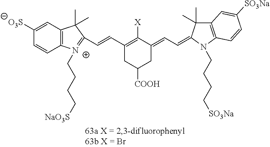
C1([O3S])=CC2=C(C=C1)[N+](CCCC[NaO3S])=C(C=CC1=C([X])C(=CC=C3C(C)(C)C4=C(N3CCCC[SO3Na])C=CC([SO3Na])=C4)CC([COOH])C1)C2(C)C
